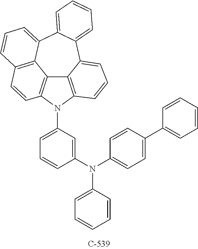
C12=C3N(C4=CC=CC(N(C5=CC=CC=C5)C5=CC=C(C6=CC=CC=C6)C=C5)=C4)C4=C1C1=C(C=CC=C1C1=CC=CC=C1C2=CC=C3)C=C4
